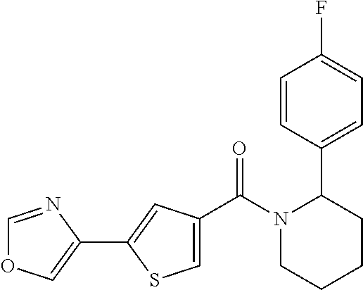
C1=NC(C2=CC(C(N3CCCCC3C3=CC=C(F)C=C3)=O)=CS2)=CO1
